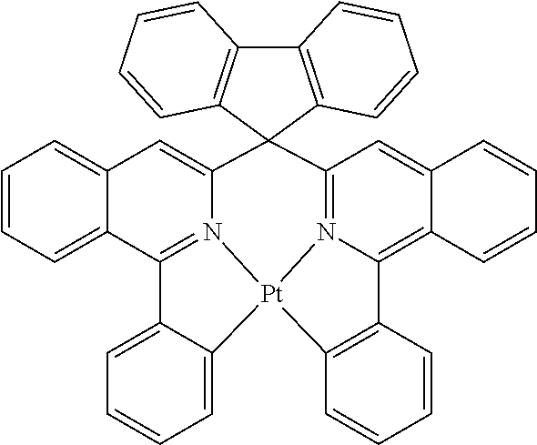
C12=N3C(=C4C(=C1)C=CC=C4)C1=C([Pt]34N3=C(C5=CC=CC=C5C=C3C23C2=C(C5=C3C=CC=C5)C=CC=C2)C2=CC=CC=C24)C=CC=C1
